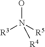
[R3]N([R5])(O)[R4]
